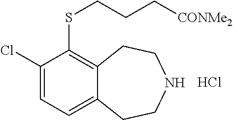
Cl.C(SC1=C2C(=CC=C1Cl)CCNCC2)CC[CONMe2]
